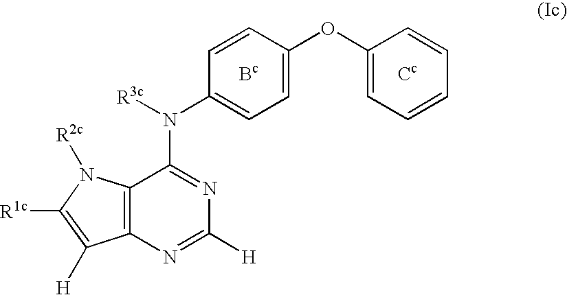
C12=C(N=C([H])N=C1N([R3c])C1=CC=C(OC3=CC=CC=C3)C=C1)C([H])=C([R1c])N2[R2c].[Bc].[Cc]
